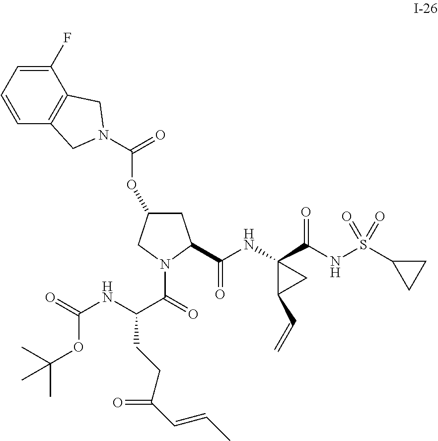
C1=CC2=C(C(F)=C1)CN(C(=O)OC1CC(C(NC3(C(NS(C4CC4)(=O)=O)=O)C(C=C)C3)=O)N(C(=O)C(NC(=O)OC(C)(C)C)CCC(C=CC)=O)C1)C2
